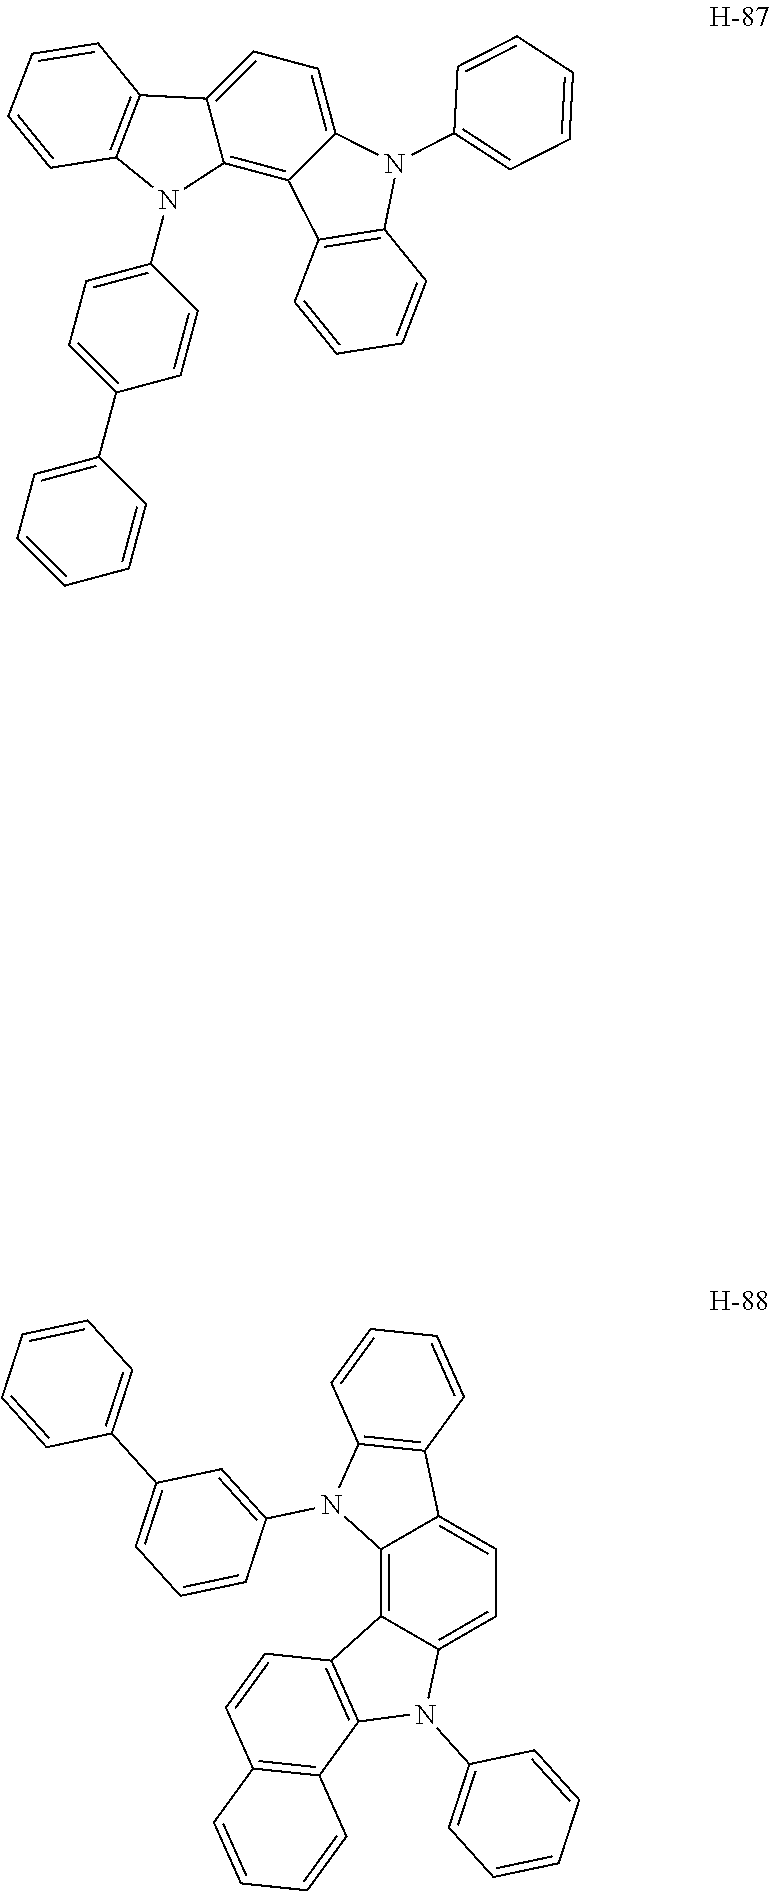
C12=CC=C3C(=C1N(C1=CC=C(C4=CC=CC=C4)C=C1)C1=C2C=CC=C1)C1=C(N3C2=CC=CC=C2)C=CC=C1.C12=C3C(=CC=C1C1=C(N2C2=CC(C4=CC=CC=C4)=CC=C2)C=CC=C1)N(C1=CC=CC=C1)C1=C3C=CC2=C1C=CC=C2
